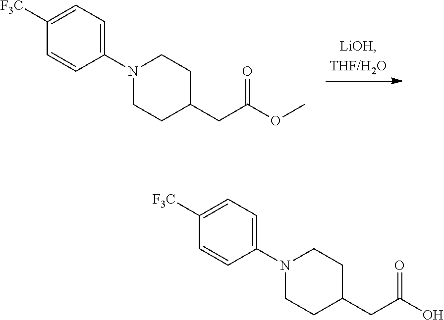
C1([F3C])=CC=C(N2CCC(CC(OC)=O)CC2)C=C1.C1([F3C])=CC=C(N2CCC(CC(O)=O)CC2)C=C1
